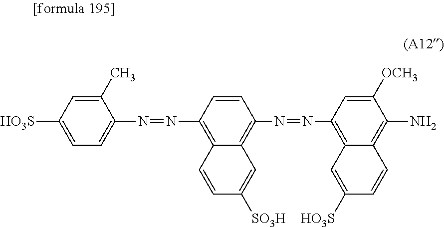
C1=C(C)C(N=NC2=C3C(=C(N=NC4=C5C(=C(N)C([OCH3])=C4)C=CC([HO3S])=C5)C=C2)C=C([SO3H])C=C3)=CC=C1[HO3S]
